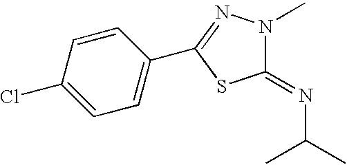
C1=C(Cl)C=CC(C2=NN(C)C(=NC(C)C)S2)=C1
